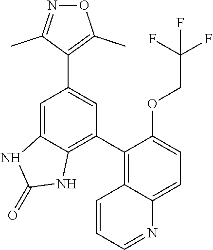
C1(C2=C3C(=CC=C2OCC(F)(F)F)N=CC=C3)=C2C(=CC(C3=C(C)ON=C3C)=C1)NC(=O)N2
